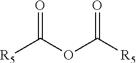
[R5]C(OC([R5])=O)=O
